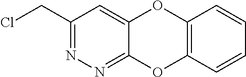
C1(CCl)=NN=C2C(=C1)OC1=C(O2)C=CC=C1
